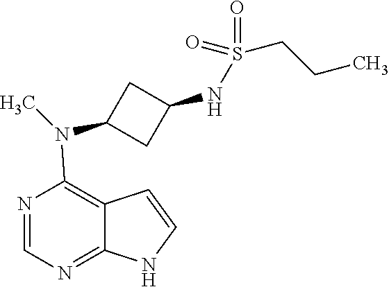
N1=CN=C2C(=C1N(C)C1CC(NS(=O)(=O)CCC)C1)C=CN2
